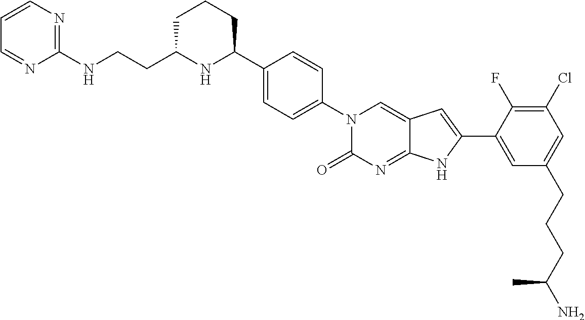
C(CC1NC(C2=CC=C(N3C(=O)N=C4C(=C3)C=C(C3=CC(CCCC(N)C)=CC(Cl)=C3F)N4)C=C2)CCC1)NC1=NC=CC=N1
